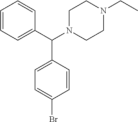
C1=CC=C(C(N2CCN(CC)CC2)C2=CC=C(Br)C=C2)C=C1
